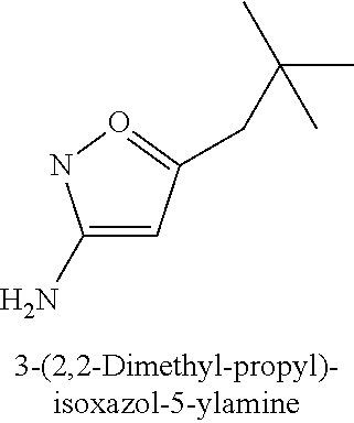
C1(N)=CC(CC(C)(C)C)=ON1
